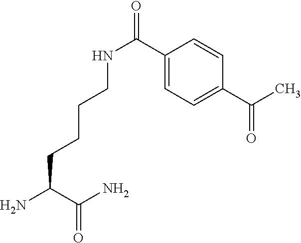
C1(C(NCCCCC(N)C(N)=O)=O)=CC=C(C(C)=O)C=C1
